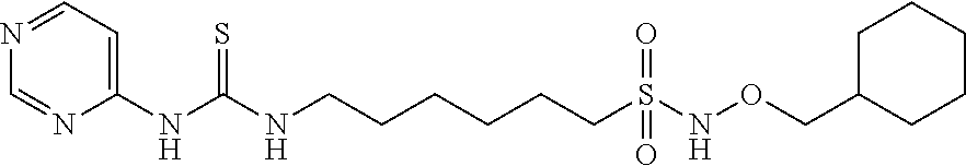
C1(NC(NCCCCCCS(NOCC2CCCCC2)(=O)=O)=S)=CC=NC=N1
